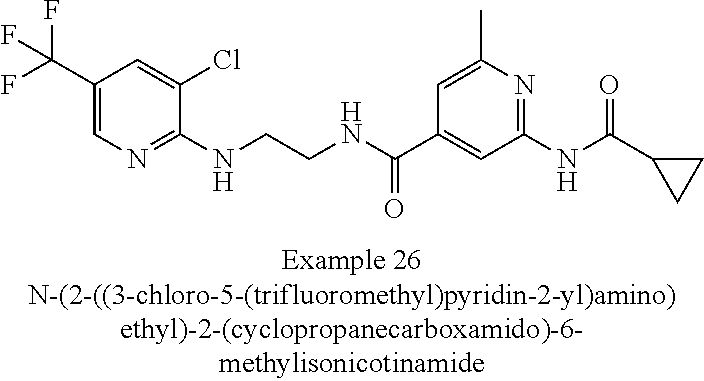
C1(C(F)(F)F)=CN=C(NCCNC(C2=CC(NC(=O)C3CC3)=NC(C)=C2)=O)C(Cl)=C1
